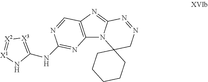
C12=C(N=C3N1C1(CN=N3)CCCCC1)C=NC(NC1=[X3][X2]=[X1]N1)=N2
